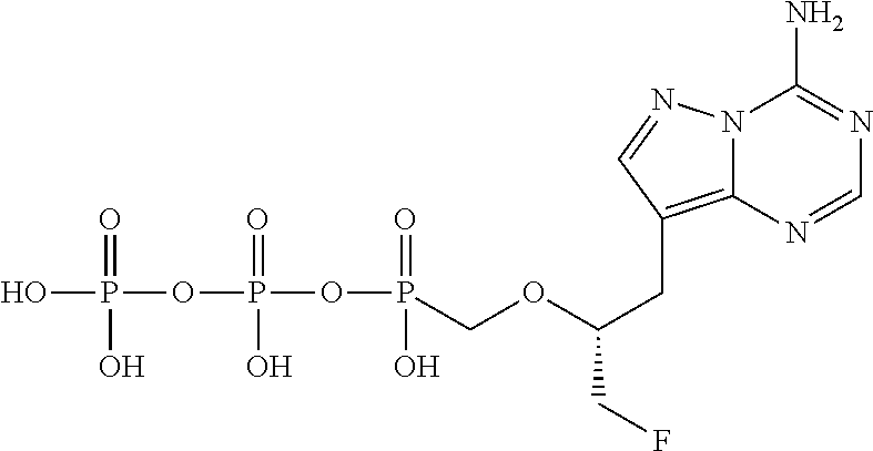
OP(OP(OP(=O)(O)COC(CC1=C2N(N=C1)C(N)=NC=N2)CF)(=O)O)(=O)O
